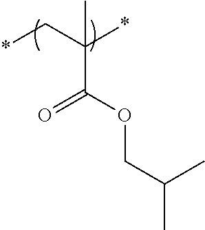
*CC(*)(C)C(OCC(C)C)=O
